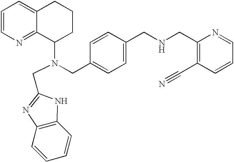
C1=CN=C2C(=C1)CCCC2N(CC1=NC2=C(N1)C=CC=C2)CC1=CC=C(CNCC2=C(C#N)C=CC=N2)C=C1
